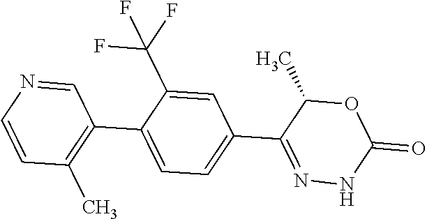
C1=CN=CC(C2=CC=C(C3=NNC(=O)OC3C)C=C2C(F)(F)F)=C1C
